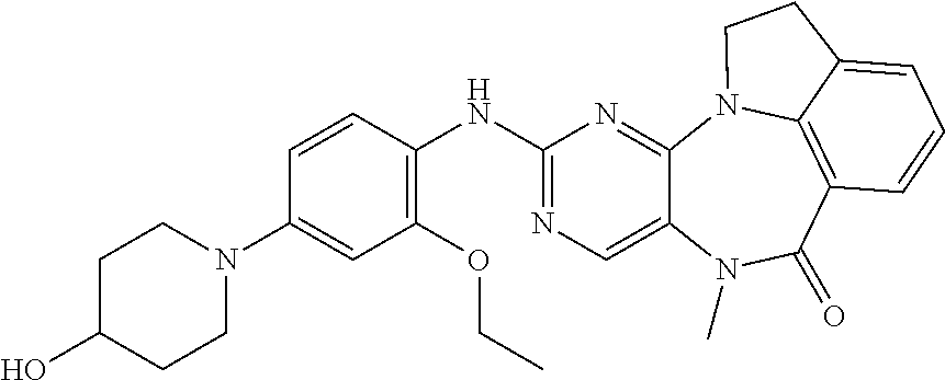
N1(C2=CC(OCC)=C(NC3=NC=C4C(=N3)N3C5=C(C(=O)N4C)C=CC=C5CC3)C=C2)CCC(O)CC1
